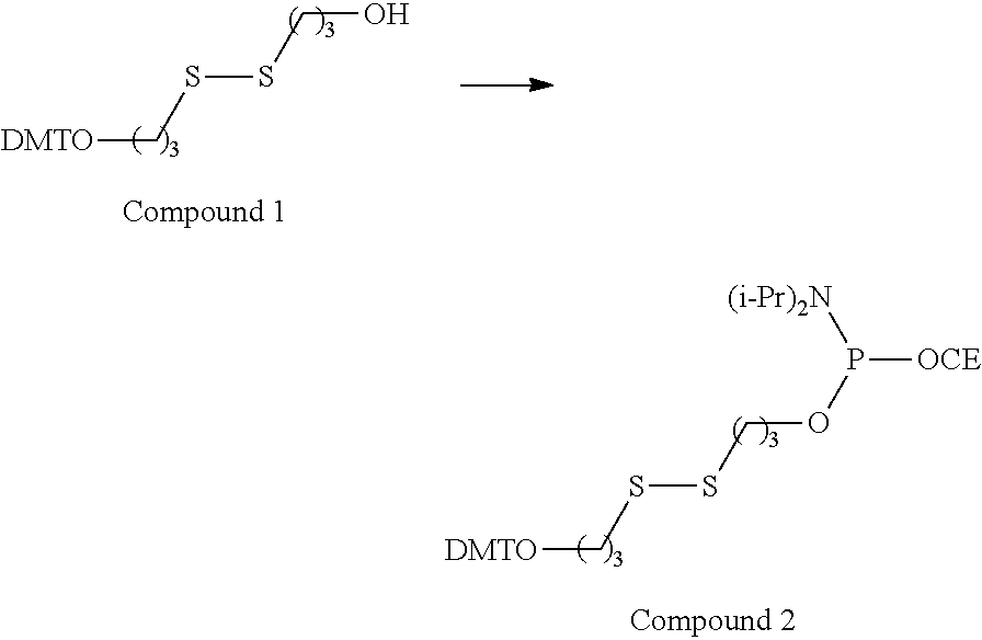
[DMTO]CSSCO.[DMTO]CSSCOP([(i-Pr)2N])[OCE]
